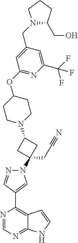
C1(N2N=CC(C3=C4C(=NC=N3)NC=C4)=C2)(CC#N)CC(N2CCC(OC3=NC(C(F)(F)F)=CC(CN4C(CO)CCC4)=C3)CC2)C1
